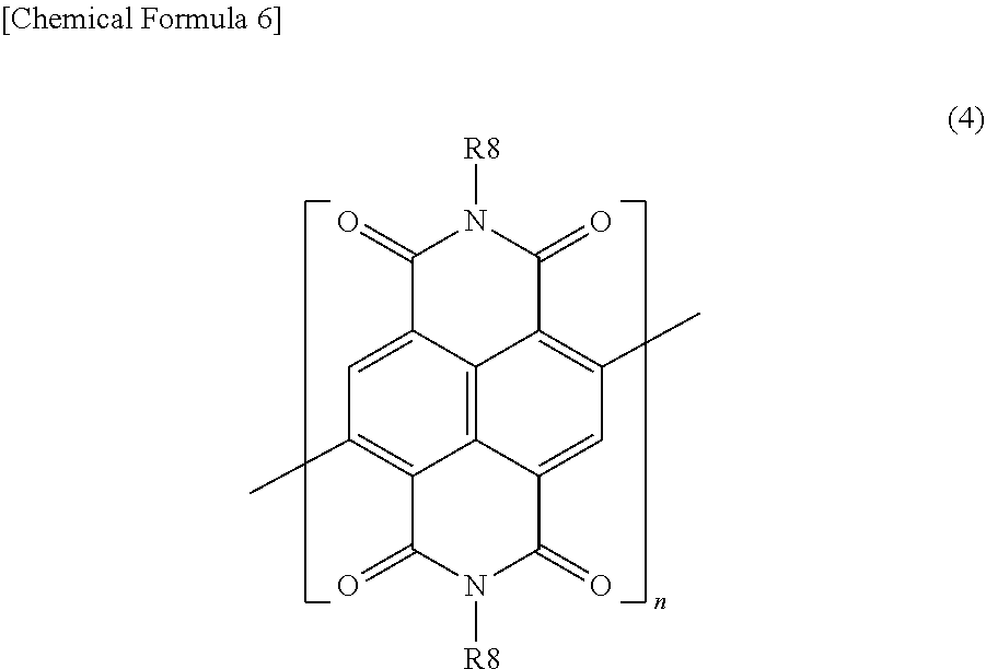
C1=C2C3=C4C(=C1C)C(=O)N([R8])C(=O)C4=CC(C)=C3C(=O)N([R8])C2=O
